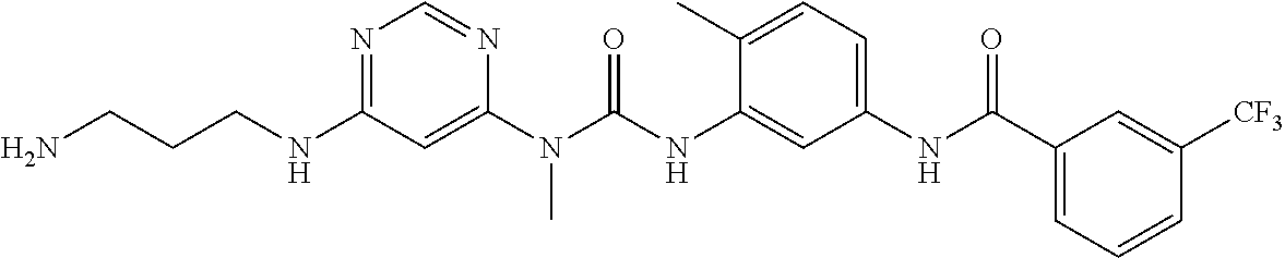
C(NC1=NC=NC(N(C(NC2=CC(NC(C3=CC=CC([CF3])=C3)=O)=CC=C2C)=O)C)=C1)CCN
